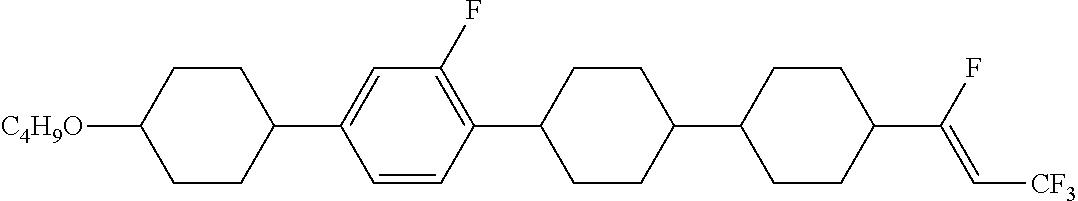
C1CC(C2=CC(F)=C(C3CCC(C4CCC(C(F)=C[CF3])CC4)CC3)C=C2)CCC1[C4H9O]
